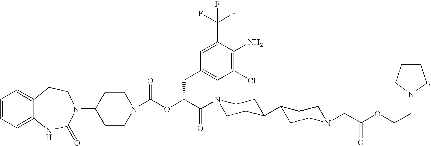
C1=CC=C2C(=C1)CCN(C1CCN(C(OC(C(=O)N3CCC(C4CCN(CC(OCCN5CCCC5)=O)CC4)CC3)CC3=CC(Cl)=C(N)C(C(F)(F)F)=C3)=O)CC1)C(=O)N2
